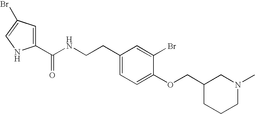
C1(CCNC(C2=CC(Br)=CN2)=O)=CC=C(OCC2CCCN(C)C2)C(Br)=C1
